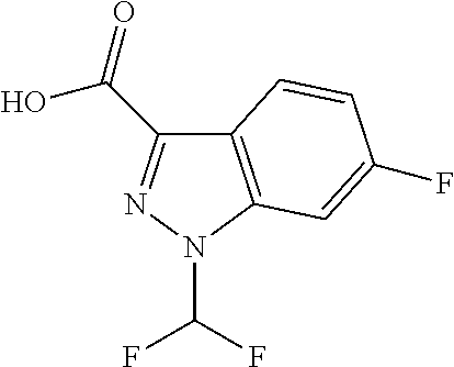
C12=C(N(C(F)F)N=C1C(=O)O)C=C(F)C=C2
